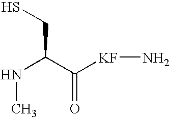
N(C(CS)C([KF]N)=O)C
